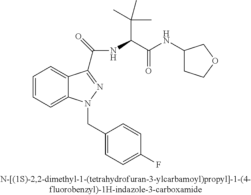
C1=CC=C2C(=C1)C(C(=O)NC(C(NC1CCOC1)=O)C(C)(C)C)=NN2CC1=CC=C(F)C=C1
